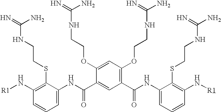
C1=C(NC(C2=CC(C(NC3=CC=CC(N[R1])=C3SCCNC(N)=N)=O)=C(OCCNC(N)=N)C=C2OCCNC(N)=N)=O)C(SCCNC(=N)N)=C(N[R1])C=C1
